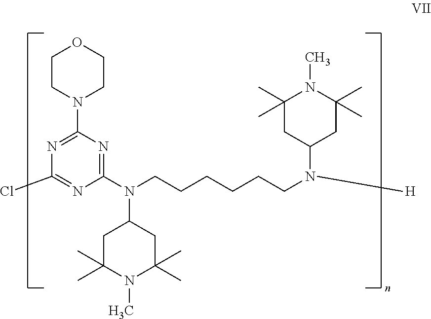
C1(N(CCCCCCN(C2CC(C)(C)N(C)C(C)(C)C2)[H])C2CC(C)(C)N(C)C(C)(C)C2)=NC(N2CCOCC2)=NC(Cl)=N1
